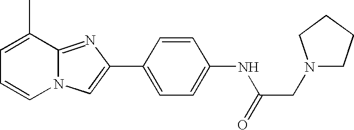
N12C(=NC(C3=CC=C(NC(CN4CCCC4)=O)C=C3)=C1)C(C)=CC=C2
